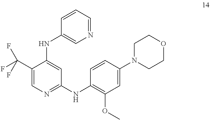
C1(C(F)(F)F)=CN=C(NC2=C(OC)C=C(N3CCOCC3)C=C2)C=C1NC1=CN=CC=C1
